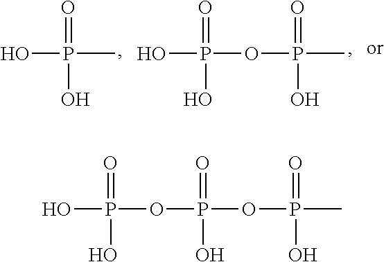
OP(C)(O)=O.OP(OP(C)(=O)O)(O)=O.OP(OP(OP(C)(=O)O)(=O)O)(O)=O
